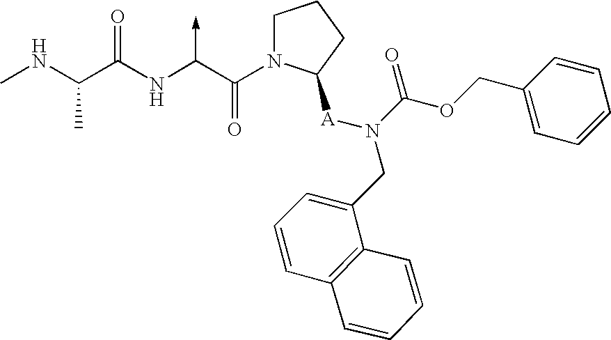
C(NC)(C(NC(C(N1CCCC1[A]N(C(=O)OCC1=CC=CC=C1)CC1=CC=CC2=C1C=CC=C2)=O)->C)=O)C
